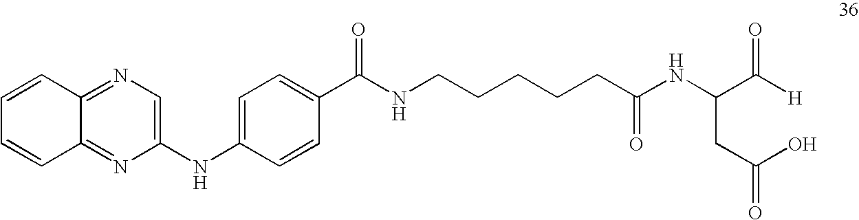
C1=CC2=NC=C(NC3=CC=C(C(NCCCCCC(NC(CC(O)=O)C([H])=O)=O)=O)C=C3)N=C2C=C1
